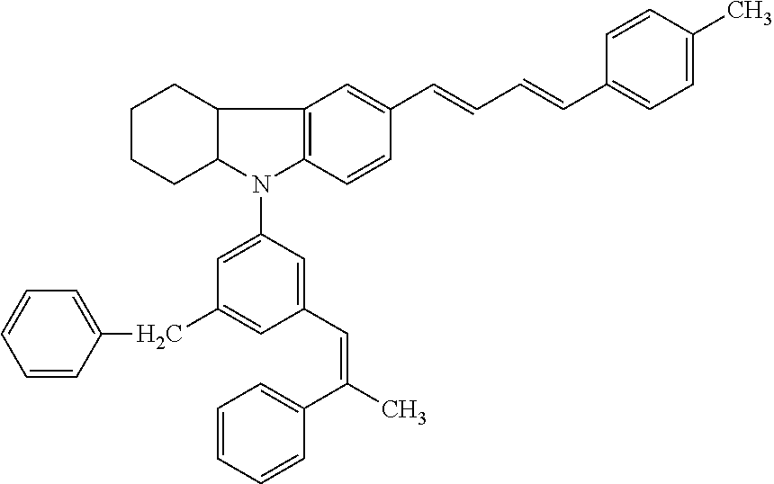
C12C(N(C3=CC(CC4=CC=CC=C4)=CC(C=C(C4=CC=CC=C4)C)=C3)C3=C1C=C(C=CC=CC1=CC=C(C)C=C1)C=C3)CCCC2
